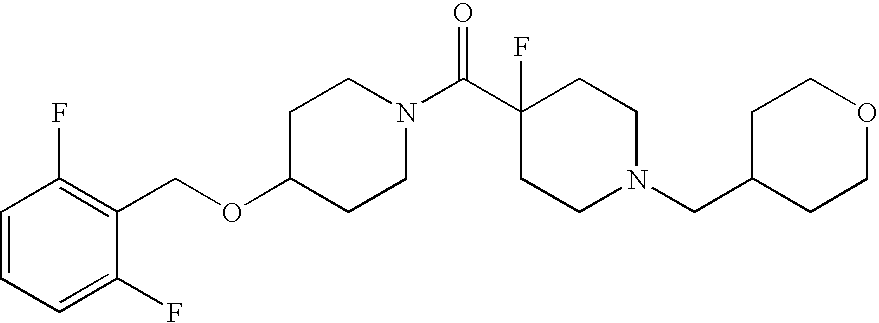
C1(OCC2=C(F)C=CC=C2F)CCN(C(C2(F)CCN(CC3CCOCC3)CC2)=O)CC1
